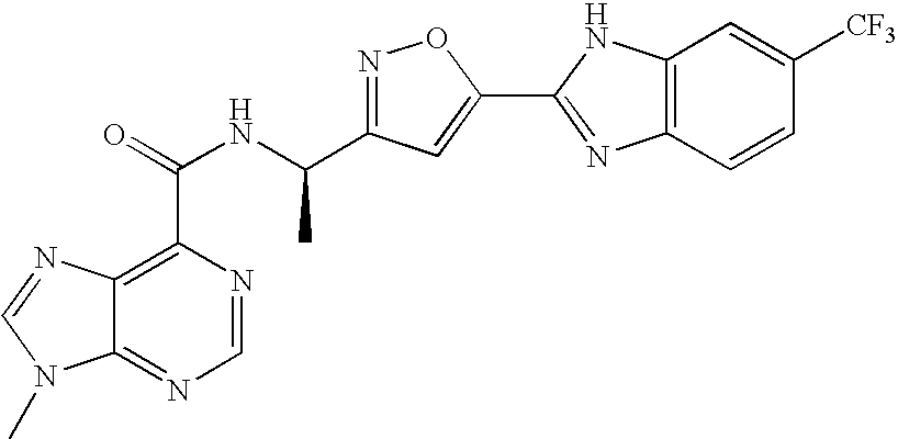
C12=NC=NC(C(=O)NC(C3=NOC(C4=NC5=C(N4)C=C([CF3])C=C5)=C3)C)=C1N=CN2C
